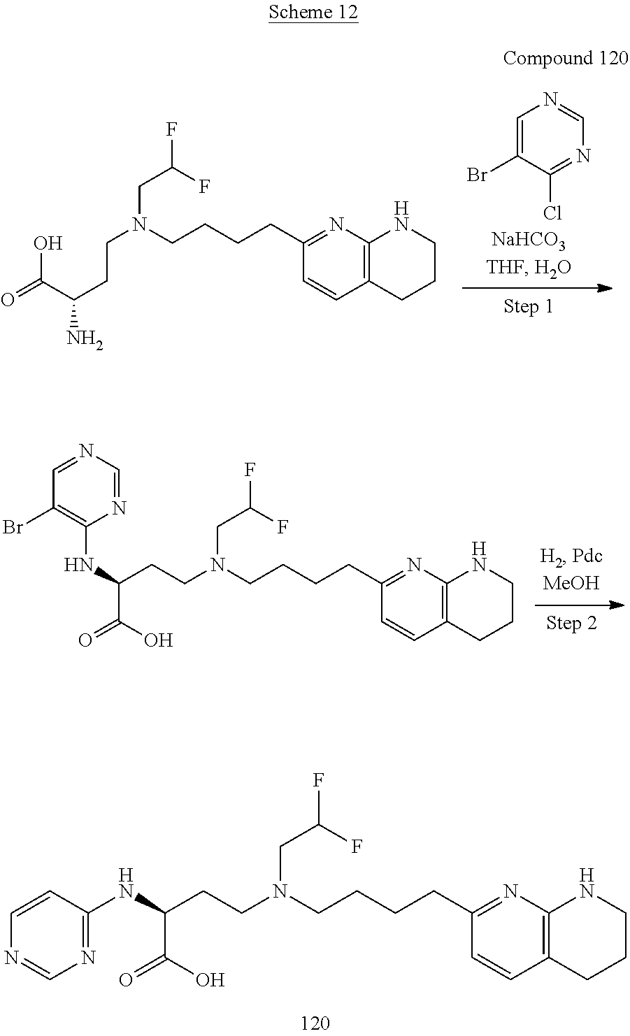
C(C(O)=O)(CCN(CCCCC1=NC2=C(C=C1)CCCN2)CC(F)F)NC1=NC=NC=C1.C(N(CCCCC1=NC2=C(C=C1)CCCN2)CC(F)F)CC(C(O)=O)N.C1=C(Br)C(Cl)=NC=N1.C(C(O)=O)(CCN(CCCCC1=NC2=C(C=C1)CCCN2)CC(F)F)NC1=C(Br)C=NC=N1
